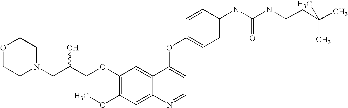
C1=CC(OC2=CC=NC3=CC(OC)=C(OCC(CN4CCOCC4)O)C=C23)=CC=C1NC(=O)NCCC(C)(C)C
